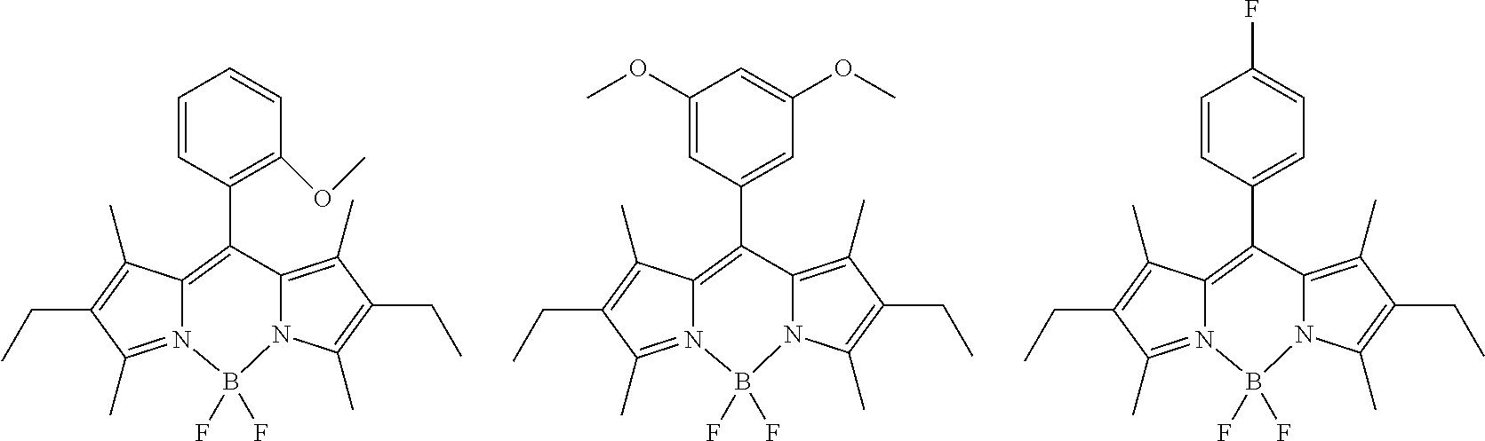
N12=C(C)C(CC)=C(C)C1=C(C1=C(OC)C=CC=C1)C1=C(C)C(CC)=C(C)N1B2(F)F.N12=C(C)C(CC)=C(C)C1=C(C1=CC(OC)=CC(OC)=C1)C1=C(C)C(CC)=C(C)N1B2(F)F.N12=C(C)C(CC)=C(C)C1=C(C1=CC=C(F)C=C1)C1=C(C)C(CC)=C(C)N1B2(F)F
